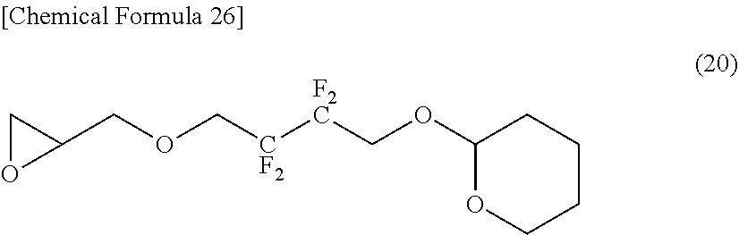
C1(COC[CF2][F2C]COC2OCCCC2)CO1
